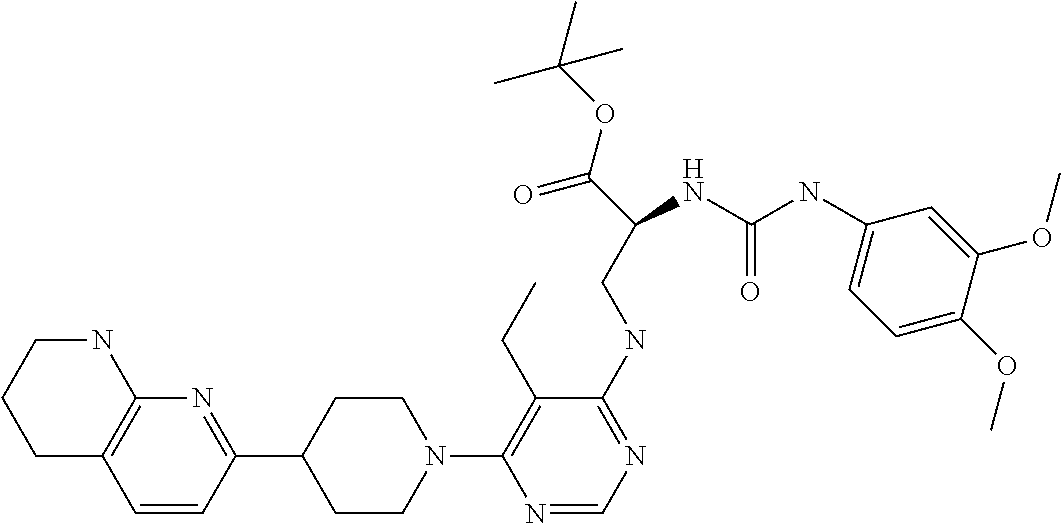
C1C2=C(NCC1)N=C(C1CCN(C3=C(CC)C(NCC(C(=O)OC(C)(C)C)NC(=O)NC4=CC=C(OC)C(OC)=C4)=NC=N3)CC1)C=C2
